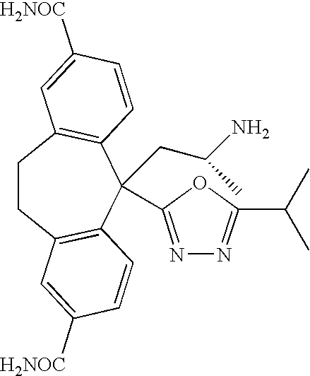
C1CC2=C(C=CC([H2NOC])=C2)C(C2=NN=C(C(C)C)O2)(CC(N)C)C2=C1C=C([H2NOC])C=C2
